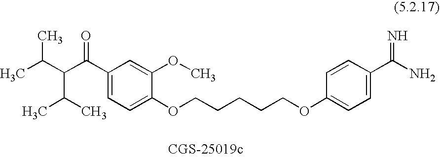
C1(C(C(C(C)C)C(C)C)=O)=CC=C(OCCCCCOC2=CC=C(C(N)=N)C=C2)C(OC)=C1
